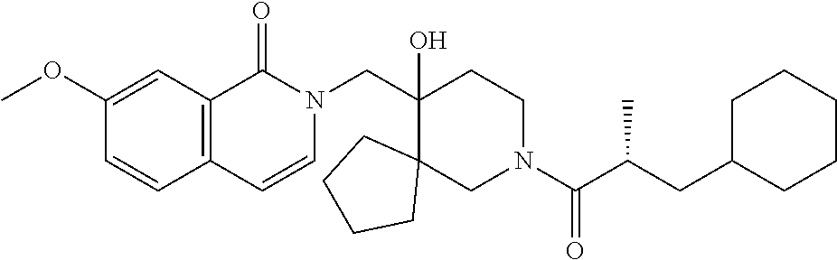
C1(CN2C(=O)C3=C(C=C2)C=CC(OC)=C3)(O)C2(CN(C(C(CC3CCCCC3)C)=O)CC1)CCCC2
